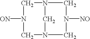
C1N2CN([NO])CN(C2)CN1[ON]
